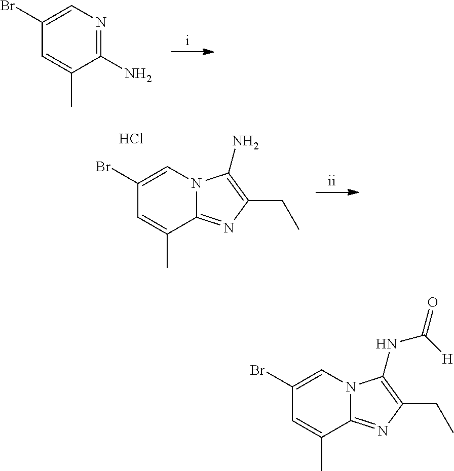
N12C(=NC(CC)=C1NC(=O)[H])C(C)=CC(Br)=C2.N1=C(N)C(C)=CC(Br)=C1.N12C(=NC(CC)=C1N)C(C)=CC(Br)=C2.Cl
